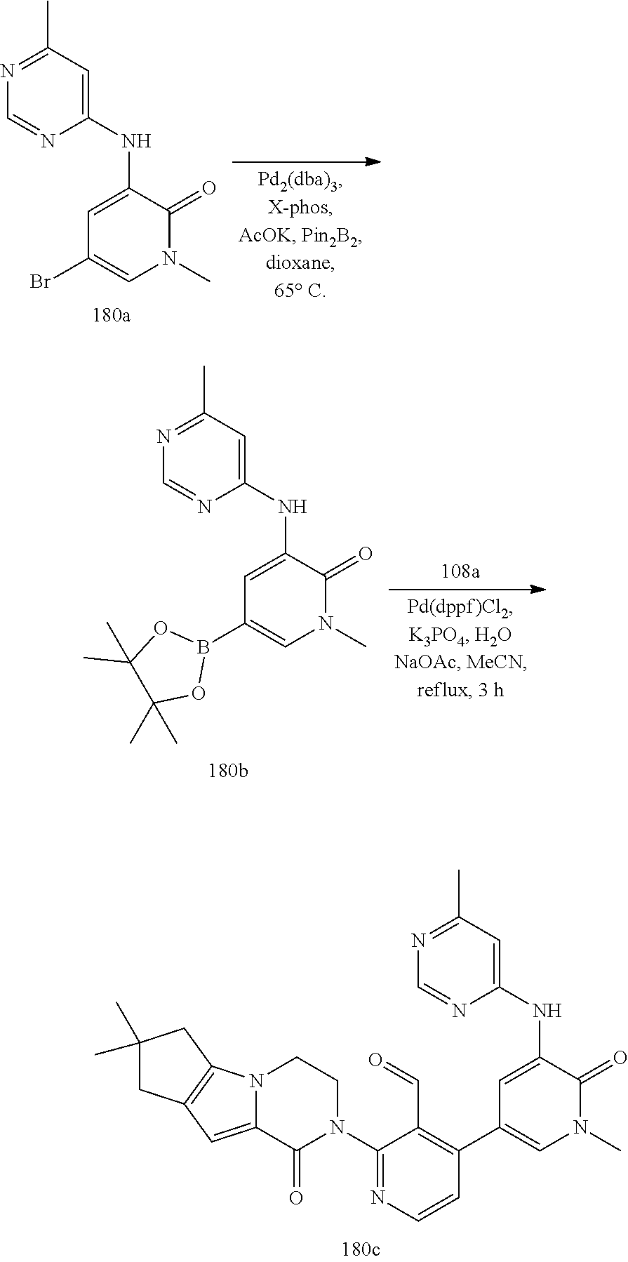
N1=C(C)C=C(NC2=CC(B3OC(C)(C)C(C)(C)O3)=CN(C)C2=O)N=C1.N12C(=CC3=C1CC(C)(C)C3)C(=O)N(C1=NC=CC(C3=CN(C)C(=O)C(NC4=CC(C)=NC=N4)=C3)=C1C=O)CC2.N1=C(C)C=C(NC2=CC(Br)=CN(C)C2=O)N=C1
